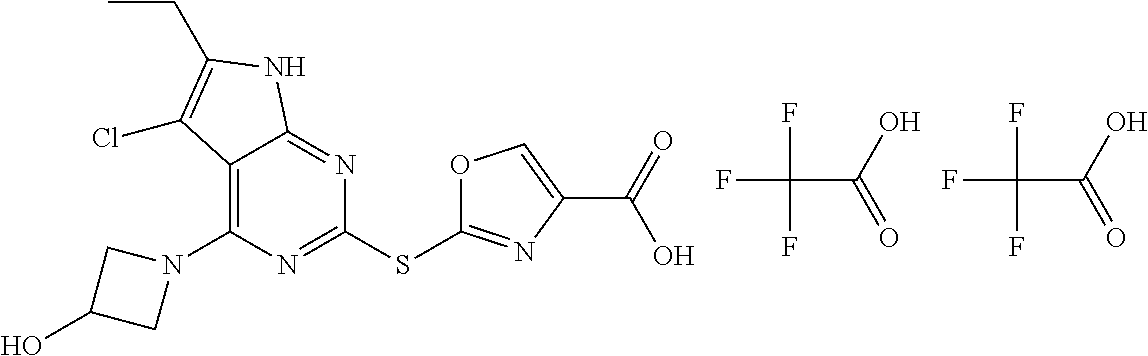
C1(SC2=NC(C(O)=O)=CO2)=NC(N2CC(O)C2)=C2C(=N1)NC(CC)=C2Cl.FC(C(=O)O)(F)F.FC(C(=O)O)(F)F
